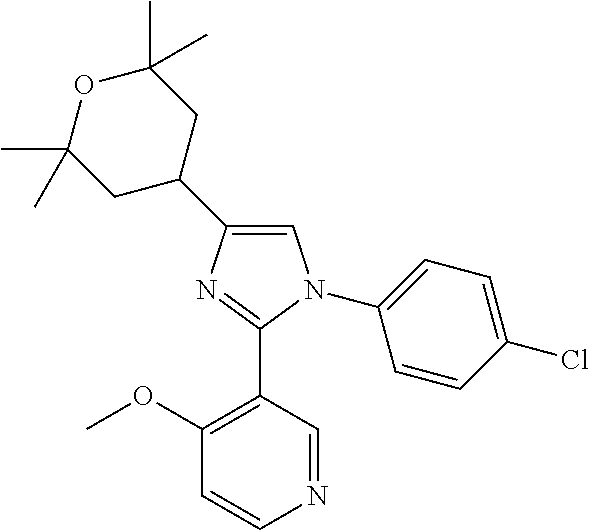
C1(C2CC(C)(C)OC(C)(C)C2)=CN(C2=CC=C(Cl)C=C2)C(C2=C(OC)C=CN=C2)=N1
